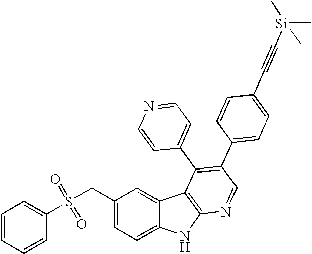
C1=CC=CC(S(CC2=CC=C3C(=C2)C2=C(N3)N=CC(C3=CC=C(C#C[Si](C)(C)C)C=C3)=C2C2=CC=NC=C2)(=O)=O)=C1
